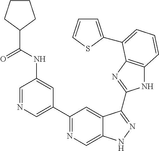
C1=NC=C(C2=NC=C3C(=C2)C(C2=NC4=C(N2)C=CC=C4C2=CC=CS2)=NN3)C=C1NC(=O)C1CCCC1
